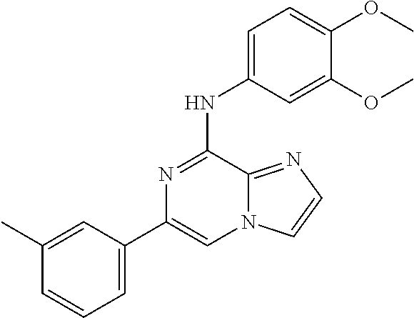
C1(C)=CC(C2=CN3C(=NC=C3)C(NC3=CC=C(OC)C(OC)=C3)=N2)=CC=C1
